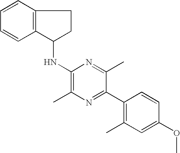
C1(OC)=CC(C)=C(C2=NC(C)=C(NC3C4=C(CC3)C=CC=C4)N=C2C)C=C1
